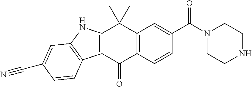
C12=C(C(=O)C3=C(C=C(C(N4CCNCC4)=O)C=C3)C1(C)C)C1=C(N2)C=C(C#N)C=C1
